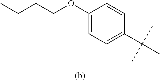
C1(OCCCC)=CC=C(C(C)(C)C)C=C1
